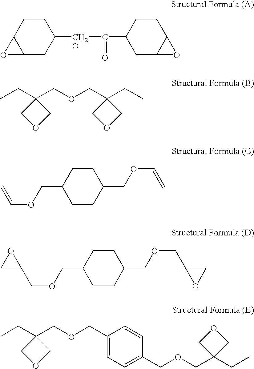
C12CC([CH2O]C(=O)C3CC4C(CC3)O4)CCC1O2.CCC1(COCC2(CC)COC2)COC1.C1CC(COC=C)CCC1COC=C.C1CC(COCC2OC2)CCC1COCC1OC1.C1(COCC2(CC)COC2)=CC=C(COCC2(CC)COC2)C=C1
